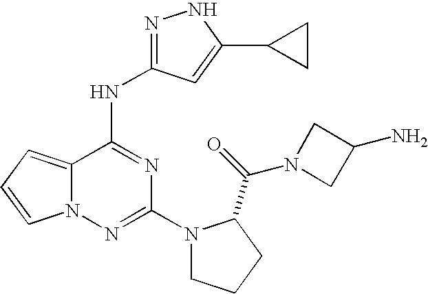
N1(C(=O)C2N(C3=NN4C(=CC=C4)C(NC4=NNC(C5CC5)=C4)=N3)CCC2)CC(N)C1
